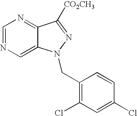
C1=C2C(=NC=N1)C([CO2CH3])=NN2CC1=C(Cl)C=C(Cl)C=C1
